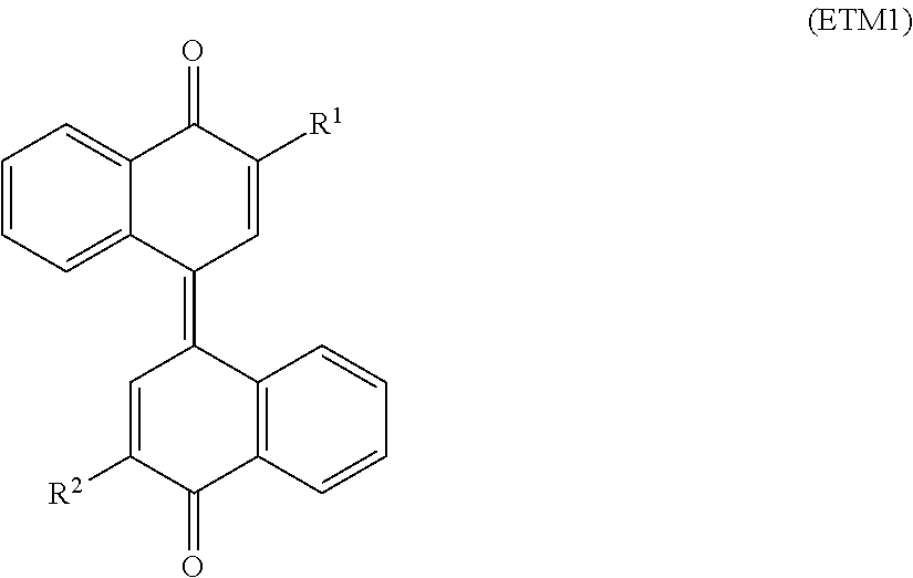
C1=CC=C2C(=C1)C(=O)C([R1])=CC2=C1C=C([R2])C(=O)C2=C1C=CC=C2
